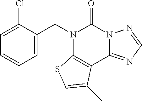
C1=C(CN2C3=C(C4=NC=NN4C2=O)C(C)=CS3)C(Cl)=CC=C1
